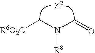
[R6O2C]CN(C=O)[R8].[Z2]
